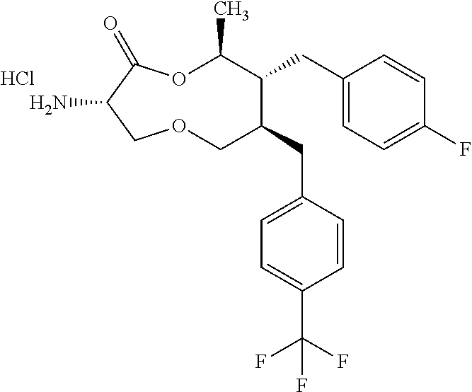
NC1C(=O)OC(C)C(CC2=CC=C(F)C=C2)C(CC2=CC=C(C(F)(F)F)C=C2)COC1.Cl
